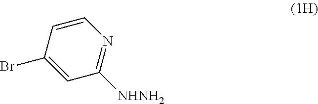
C1=CC(Br)=CC([NHNH2])=N1
